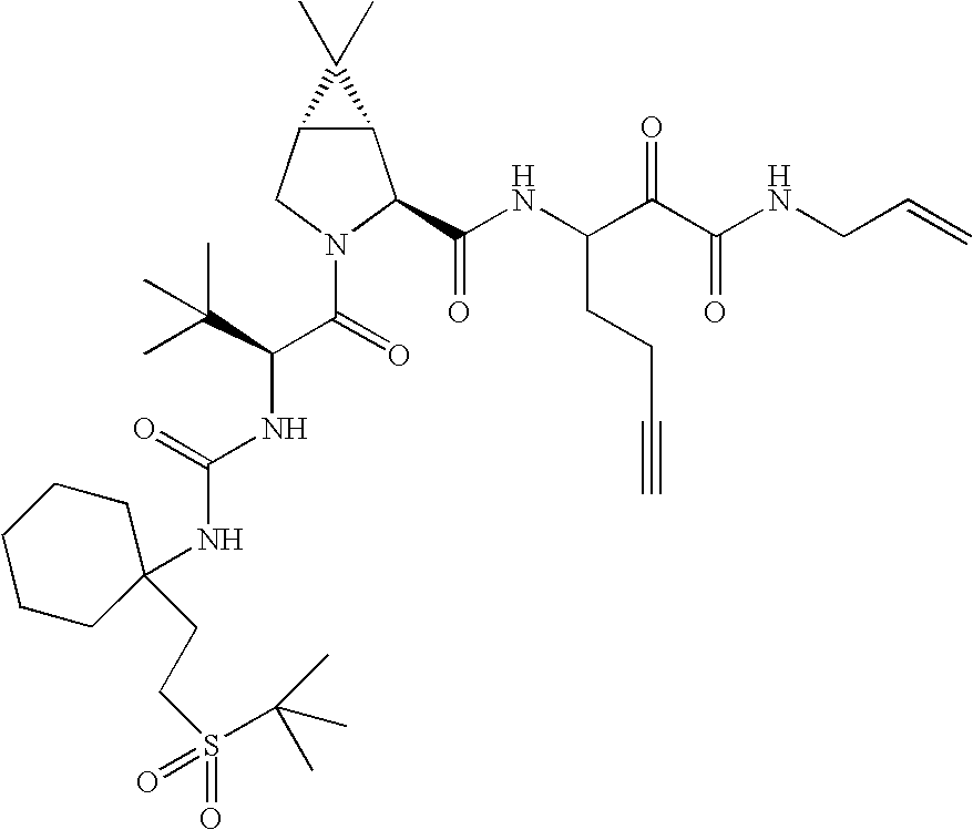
C12C(CN(C(=O)C(C(C)(C)C)NC(NC3(CCS(C(C)(C)C)(=O)=O)CCCCC3)=O)C1C(NC(C(C(NCC=C)=O)=O)CCC#C)=O)C2(C)C
